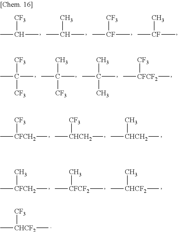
CC([CF3])([CF3])C.CC(C)(C)C.CC(C)([CF3])C.C[CFCF2]([CF3])C.C[CFCH2]([CF3])C.C[CHCH2]([CF3])C.C[CHCH2](C)C.C[CFCH2](C)C.C[CFCF2](C)C.C[CHCF2](C)C.C[CHCF2]([CF3])C.CC([CF3])C.CC(C)C.C[CF]([CF3])C.C[CF](C)C
